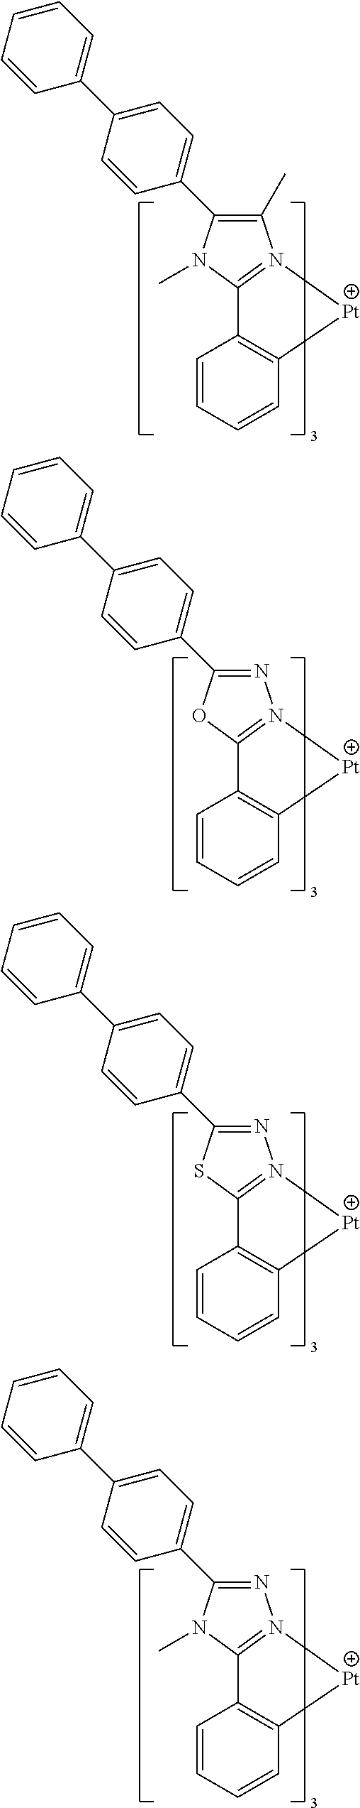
C1(C)=C(C2=CC=C(C3=CC=CC=C3)C=C2)N(C)C2=N1[Pt]C1=C2C=CC=C1.N1=C(C2=CC=C(C3=CC=CC=C3)C=C2)OC2=N1[Pt]C1=C2C=CC=C1.N1=C(C2=CC=C(C3=CC=CC=C3)C=C2)SC2=N1[Pt]C1=C2C=CC=C1.N1=C(C2=CC=C(C3=CC=CC=C3)C=C2)N(C)C2=N1[Pt]C1=C2C=CC=C1
